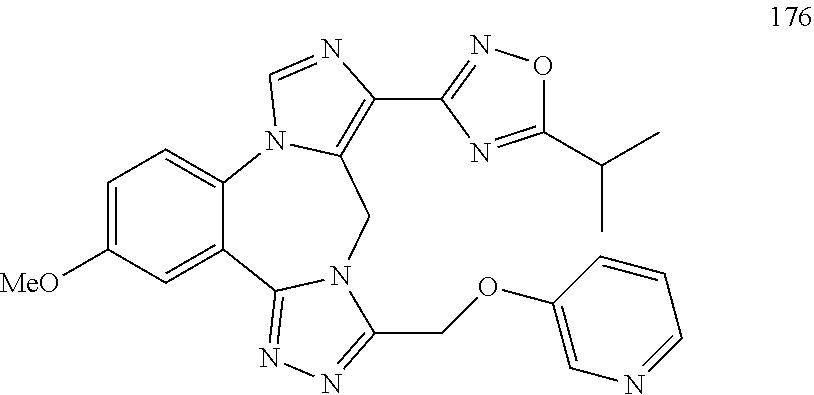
C1=C([MeO])C=C2C(=C1)N1C(=C(C3=NOC(C(C)C)=N3)N=C1)CN1C2=NN=C1COC1=CN=CC=C1
